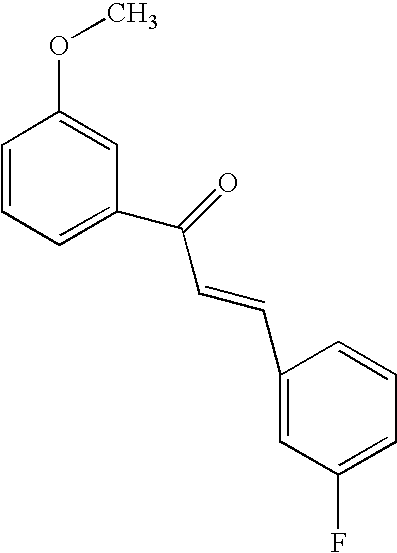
C1=CC=C(C(=O)C=CC2=CC(F)=CC=C2)C=C1OC
